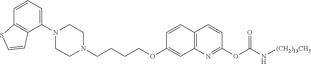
C1(N2CCN(CCCCOC3=CC4=C(C=C3)C=CC(OC(N[(CH2)13CH3])=O)=N4)CC2)=CC=CC2=C1C=CS2
